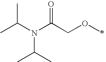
CC(N(C(COC)=O)C(C)C)C
